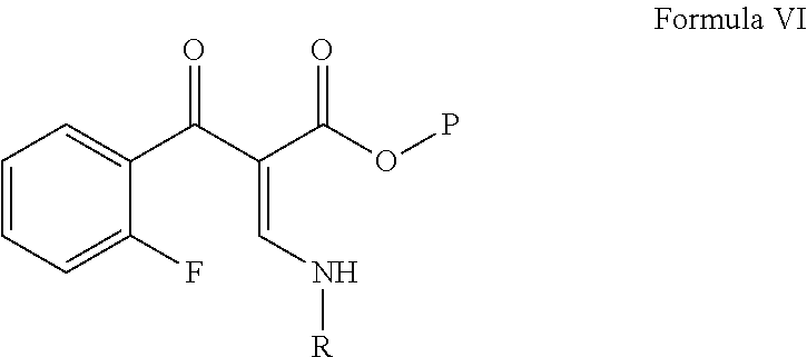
C1=CC=C(F)C(C(=O)C(=CN[R])C(OP)=O)=C1
